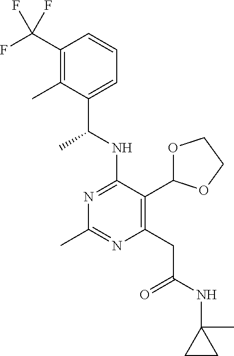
N1=C(NC(C)C2=CC=CC(C(F)(F)F)=C2C)C(C2OCCO2)=C(CC(=O)NC2(C)CC2)N=C1C
